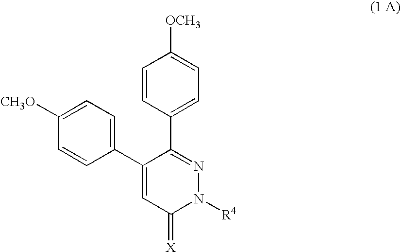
C1([CH3O])=CC=C(C2=CC(=[X])N([R4])N=C2C2=CC=C([OCH3])C=C2)C=C1
